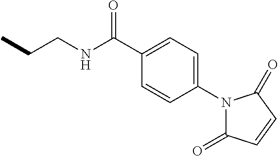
C1(C(NCCC)=O)=CC=C(N2C(=O)C=CC2=O)C=C1
